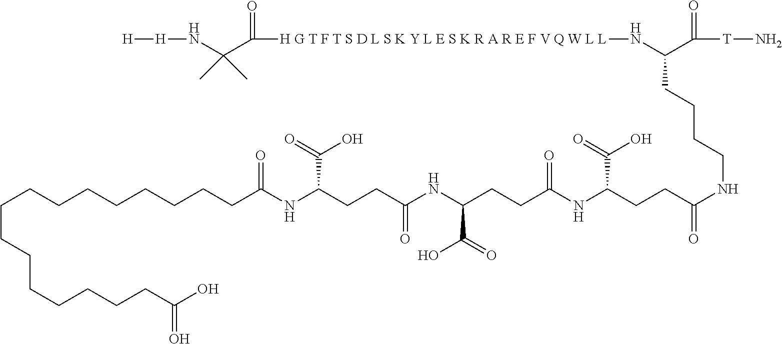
C(CCCCCCCCC(NC(CCC(NC(CCC(NC(CCC(NCCCCC(N[H G T F T S D L S K Y L E S K R A R E F V Q W L L]C(C(N[H][H])(C)C)=O)C([T]N)=O)=O)C(=O)O)=O)C(=O)O)=O)C(=O)O)=O)CCCCCCCC(O)=O
